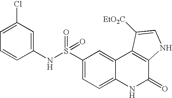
C1(NS(C2=CC=C3C(=C2)C2=C(C(=O)N3)NC=C2[EtO2C])(=O)=O)=CC(Cl)=CC=C1
